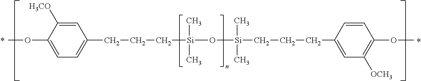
C1=C([H3CO])C(OC)=CC=C1CCC[Si](O[Si](CCCC1=CC([OCH3])=C(OC)C=C1)(C)C)(C)C
